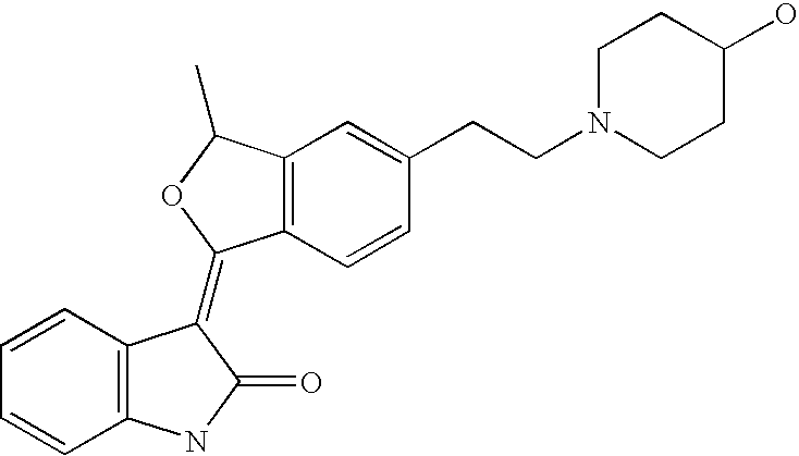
C12=C(C=CC(CCN3CCC(O)CC3)=C1)C(=C1C3=C(C=CC=C3)NC1=O)OC2C
